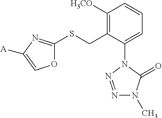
C1([H3CO])=C(CSC2=NC([A])=CO2)C(N2N=NN(C)C2=O)=CC=C1
